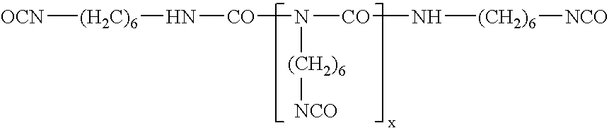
[OCN][(H2C)6]N[CO]N([(CH2)6][NCO])[CO]N[(CH2)6][NCO]
